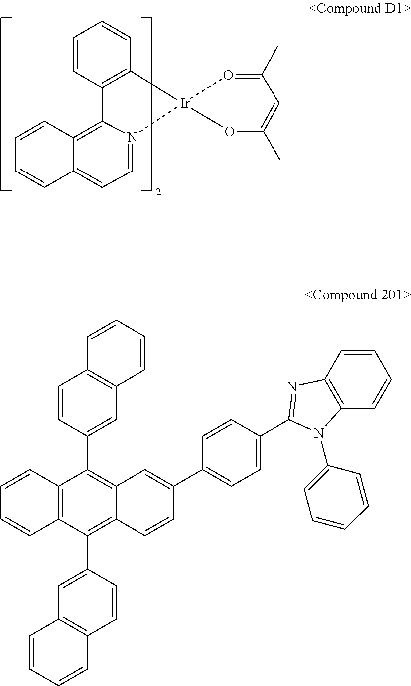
C12=C3N(=CC=C1C=CC=C2)[Ir]1(C2=C3C=CC=C2)OC(C)=CC(C)=O1.C12=C(C(C3=CC4=C(C=C3)C=CC=C4)=C3C(=C1C1=CC4=C(C=C1)C=CC=C4)C=C(C1=CC=C(C4=NC5=C(C=CC=C5)N4C4=CC=CC=C4)C=C1)C=C3)C=CC=C2
